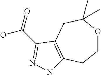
C1OC(C)(C)CC2=C(C1)NN=C2C(=O)O
